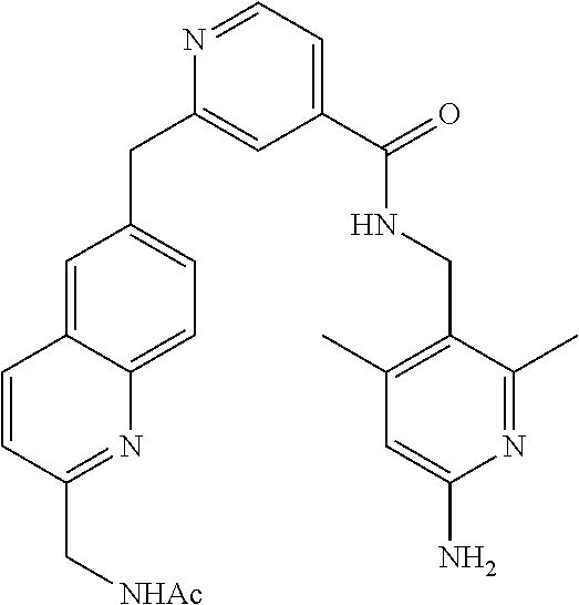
C1(C[NHAc])=NC2=CC=C(CC3=CC(C(=O)NCC4=C(C)C=C(N)N=C4C)=CC=N3)C=C2C=C1
